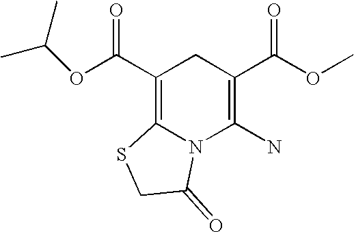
C1(C(OC(C)C)=O)=C2N(C(N)=C(C(OC)=O)C1)C(=O)CS2
